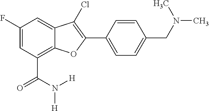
C1(F)=CC(C(=O)N([H])[H])=C2C(=C1)C(Cl)=C(C1=CC=C(CN(C)C)C=C1)O2
